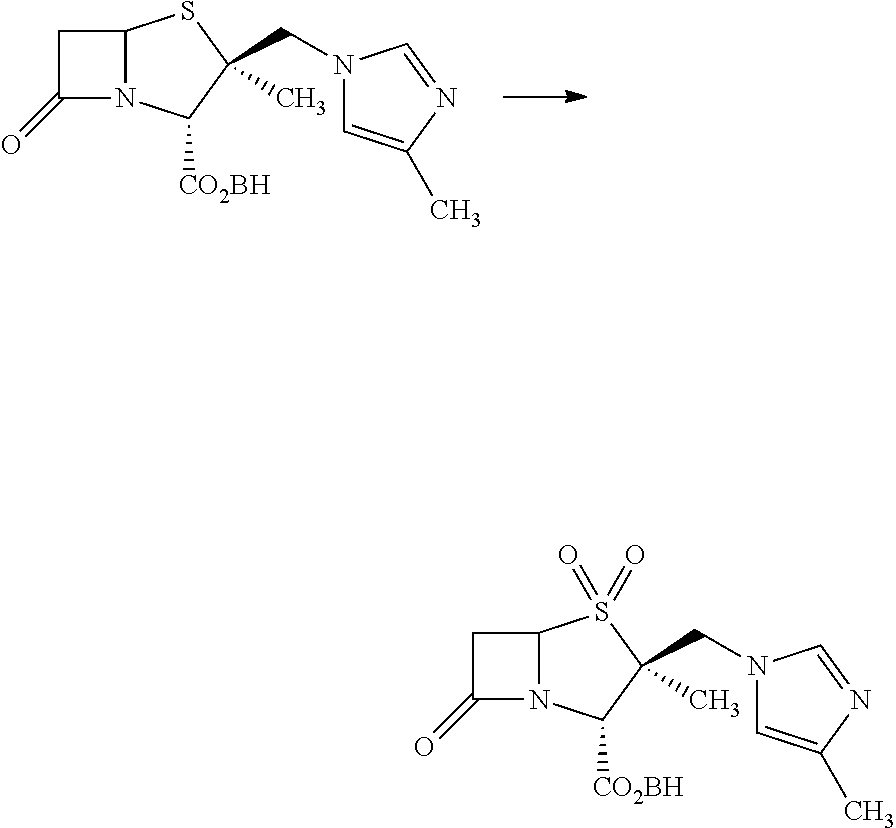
C1(=O)N2C(C1)SC(C)(CN1C=C(C)N=C1)C2[CO2BH].C1(=O)N2C(C1)S(=O)(=O)C(C)(CN1C=C(C)N=C1)C2[CO2BH]
